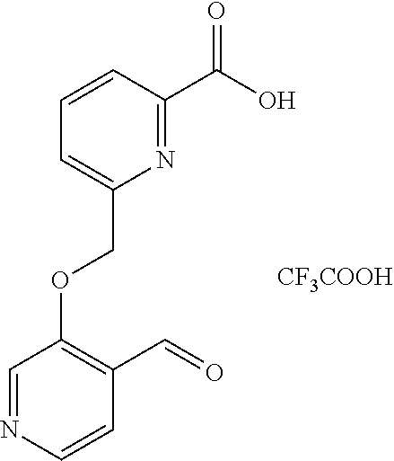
C(OC1=C(C=O)C=CN=C1)C1=CC=CC(C(O)=O)=N1.[CF3COOH]
